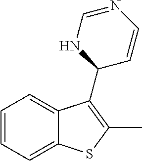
C1=CC=C2C(=C1)C(C1C=CN=CN1)=C(C)S2
